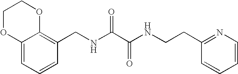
C1=CC=C2C(=C1CNC(C(NCCC1=NC=CC=C1)=O)=O)OCCO2
